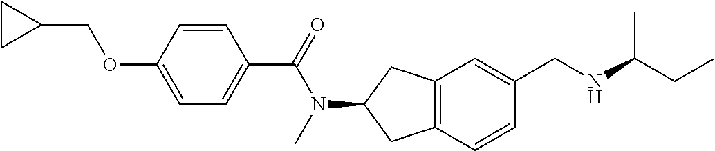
C1CC1COC1=CC=C(C(=O)N(C)C2CC3=C(C2)C=C(CNC(CC)C)C=C3)C=C1
